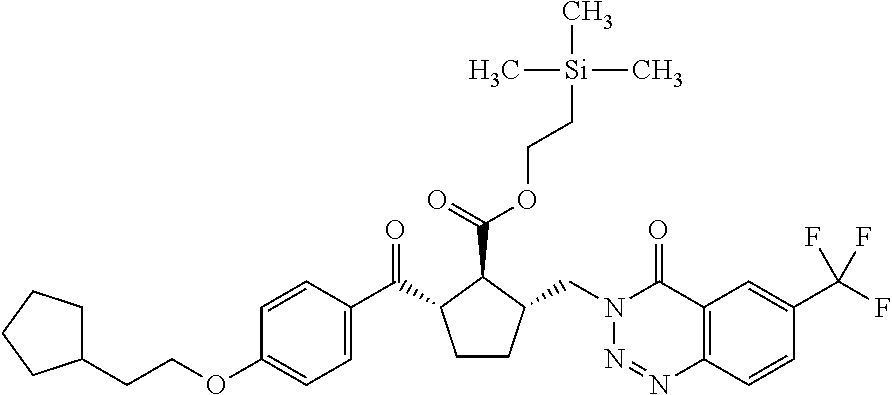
C1(OCCC2CCCC2)=CC=C(C(C2CCC(CN3N=NC4=C(C3=O)C=C(C(F)(F)F)C=C4)C2C(=O)OCC[Si](C)(C)C)=O)C=C1
